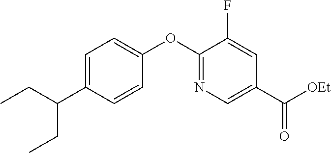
C1=C(C(CC)CC)C=CC(OC2=NC=C(C([OEt])=O)C=C2F)=C1
